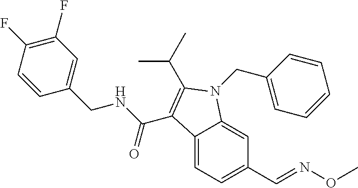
C12=CC=C(C=NOC)C=C1N(CC1=CC=CC=C1)C(C(C)C)=C2C(NCC1=CC(F)=C(F)C=C1)=O
